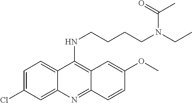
N(C1=C2C=C(OC)C=CC2=NC2=CC(Cl)=CC=C12)CCCCN(CC)C(C)=O
